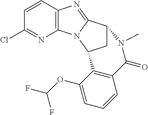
C12=C(N3C(=N1)C1CC3C3=C(C=CC=C3OC(F)F)C(=O)N1C)N=C(Cl)C=C2
